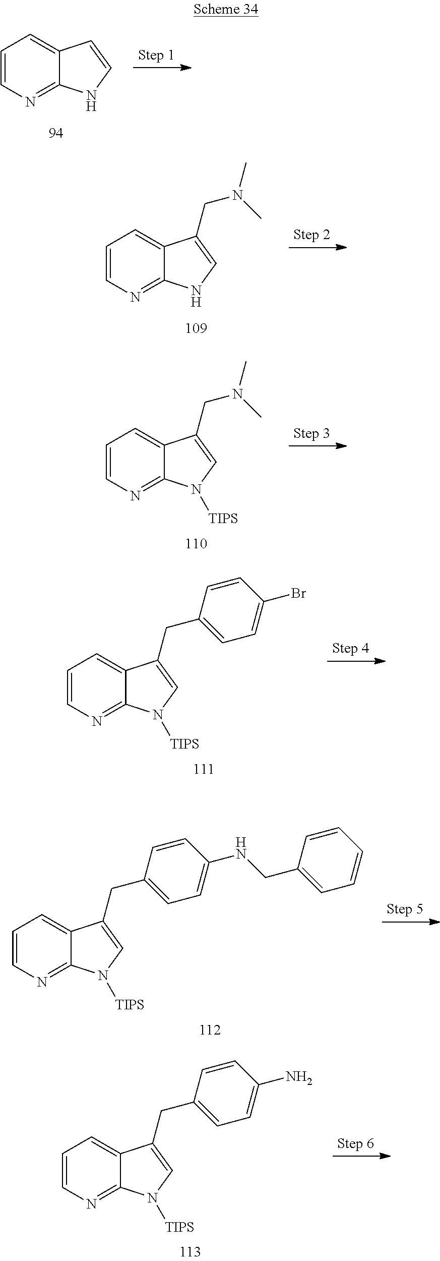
C1=CN=C2C(=C1)C=CN2.C1=CN=C2C(=C1)C(CN(C)C)=CN2.C1=CN=C2C(=C1)C(CN(C)C)=CN2[TIPS].C1=CN=C2C(=C1)C(CC1=CC=C(Br)C=C1)=CN2[TIPS].C1=CN=C2C(=C1)C(CC1=CC=C(NCC3=CC=CC=C3)C=C1)=CN2[TIPS].C1=CN=C2C(=C1)C(CC1=CC=C(N)C=C1)=CN2[TIPS]
